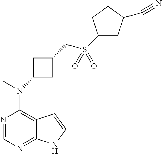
N1=CN=C2C(=C1N(C)C1CC(CS(C3CC(C#N)CC3)(=O)=O)C1)C=CN2
